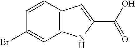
C12=C(C=CC(Br)=C1)C=C(C(O)=O)N2
